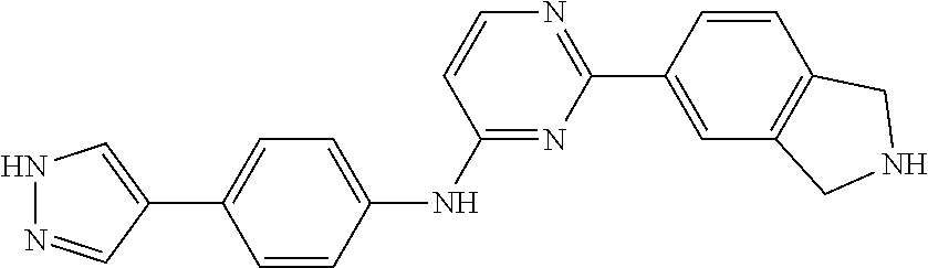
N1N=CC(C2=CC=C(NC3=NC(C4=CC5=C(C=C4)CNC5)=NC=C3)C=C2)=C1
